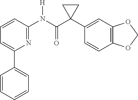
C1=C(C2=CC=CC=C2)N=C(N(C(C2(C3=CC4=C(C=C3)OCO4)CC2)=O)[H])C=C1
